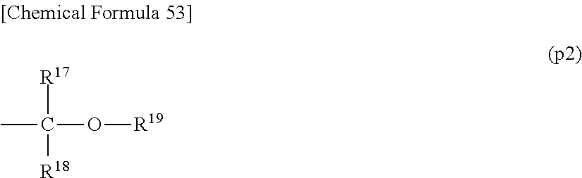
[R17]C(C)(O[R19])[R18]
